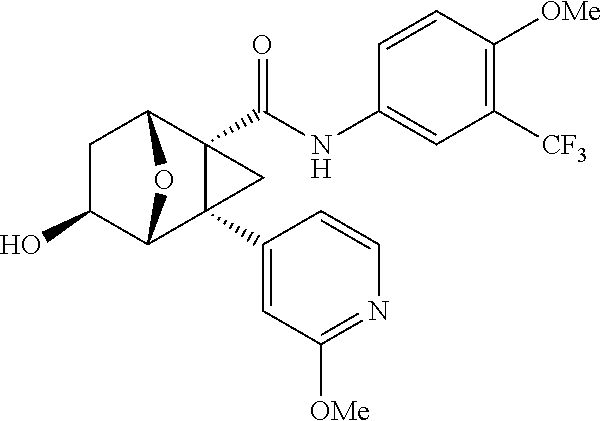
C1C(O)C2C3(C4=CC([OMe])=NC=C4)C(C(NC4=CC([CF3])=C([OMe])C=C4)=O)(C1O2)C3
